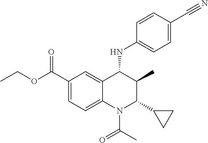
C1(C(=O)OCC)=CC=C2C(=C1)C(NC1=CC=C(C#N)C=C1)C(C)C(C1CC1)N2C(C)=O
